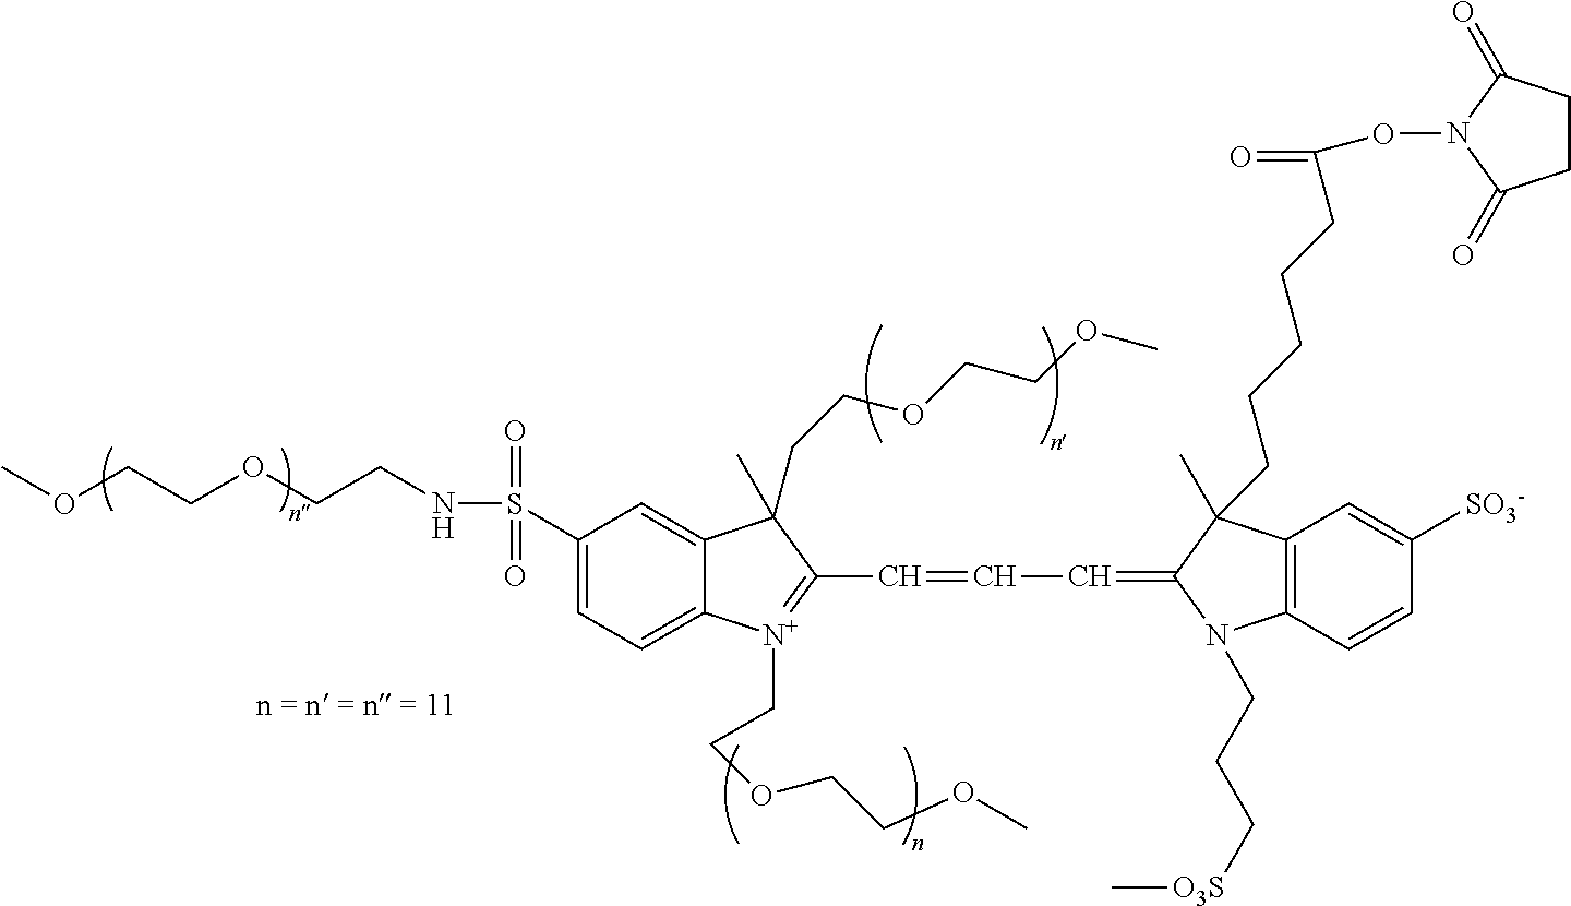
C1(S(NCCOCCOC)(=O)=O)=CC=C2C(=C1)C(C)(CCOCCOC)C(C=CC=C1C(CCCCCC(ON3C(=O)CCC3=O)=O)(C)C3=C(N1CCC[O3S]C)C=CC([SO3-])=C3)=[N+]2CCOCCOC
